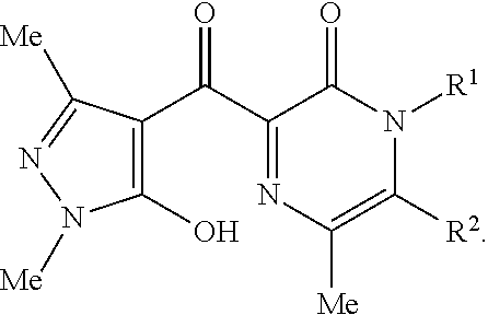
C1(C(C2=NC([Me])=C([R2])N([R1])C2=O)=O)=C(O)N([Me])N=C1[Me]
